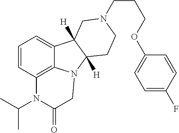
C1=CC2=C3C(=C1)C1([H])C([H])(N3CC(=O)N2C(C)C)CCN(CCCOC2=CC=C(F)C=C2)C1
